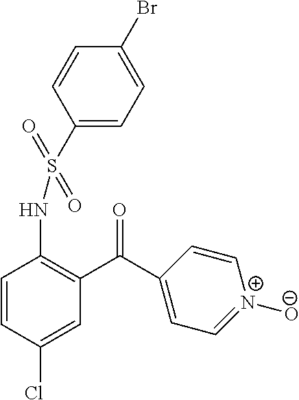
C1=CC(Cl)=CC(C(C2=CC=[N+]([O-])C=C2)=O)=C1NS(C1=CC=C(Br)C=C1)(=O)=O
